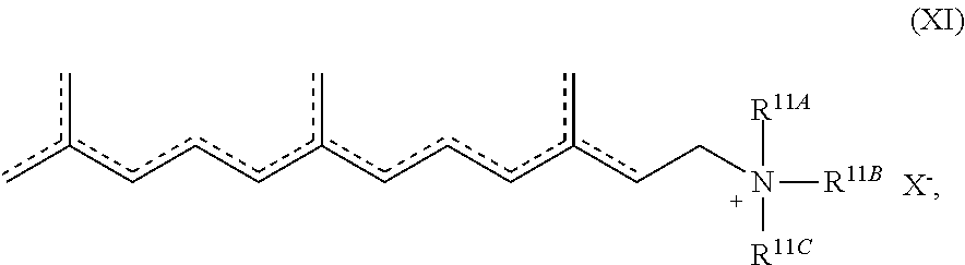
cc(cccc(cccc(cCN([R11B])([R11C])[R11A])c)c)c
